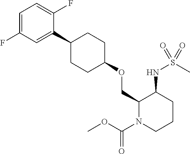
C1(C2=CC(F)=CC=C2F)CCC(OCC2N(C(=O)OC)CCCC2NS(C)(=O)=O)CC1
